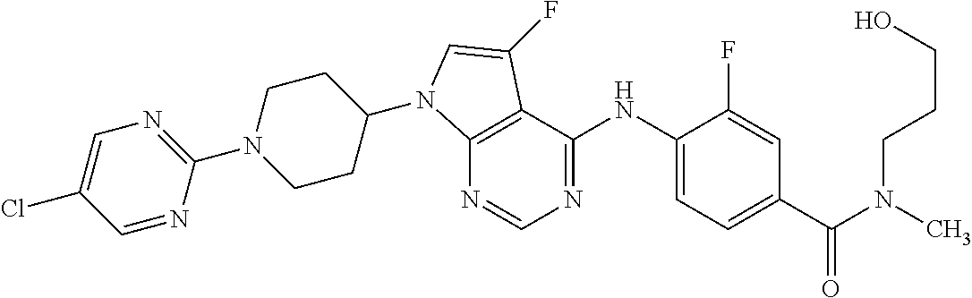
N1=CN=C(NC2=CC=C(C(N(C)CCCO)=O)C=C2F)C2=C1N(C1CCN(C3=NC=C(Cl)C=N3)CC1)C=C2F
